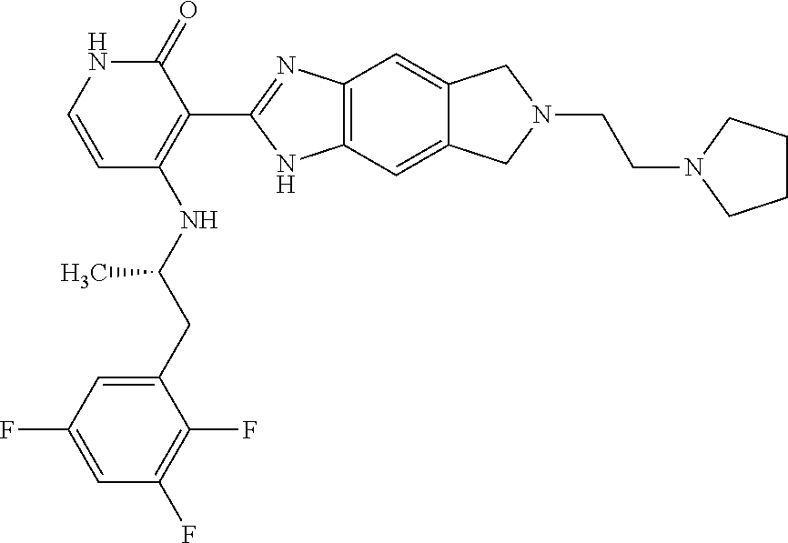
C1=C(CC(NC2=C(C3=NC4=C(N3)C=C3C(=C4)CN(CCN4CCCC4)C3)C(=O)NC=C2)C)C(F)=C(F)C=C1F
